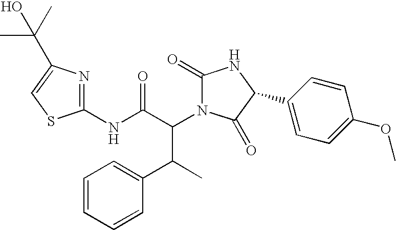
C1(NC(C(N2C(=O)NC(C3=CC=C(OC)C=C3)C2=O)C(C2=CC=CC=C2)C)=O)=NC(C(C)(C)O)=CS1
